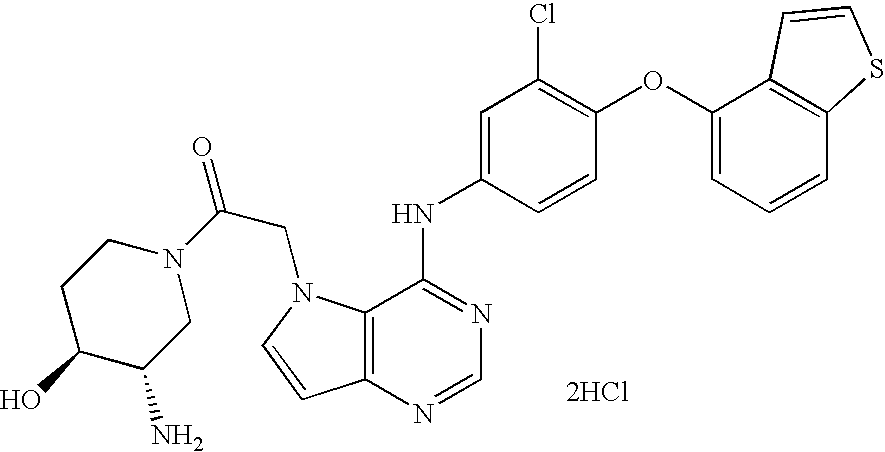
C12=C(N=CN=C1NC1=CC(Cl)=C(OC3=CC=CC4=C3C=CS4)C=C1)C=CN2CC(=O)N1CCC(O)C(N)C1.[2HCl]
